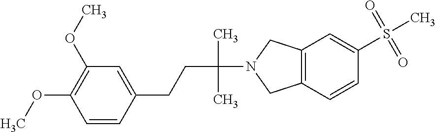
C1=C(CCC(N2CC3=C(C2)C=C(S(C)(=O)=O)C=C3)(C)C)C=CC(OC)=C1OC
